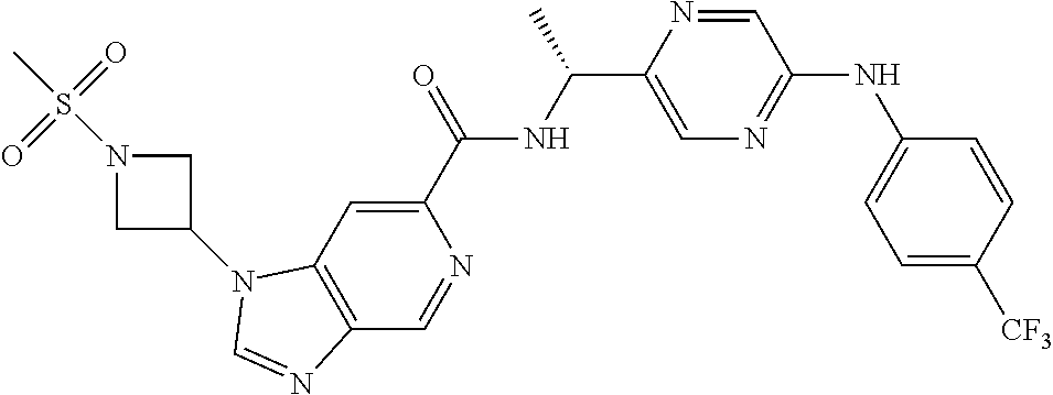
C1(C(=O)NC(C2=CN=C(NC3=CC=C([CF3])C=C3)C=N2)C)=CC2=C(C=N1)N=CN2C1CN(S(C)(=O)=O)C1
